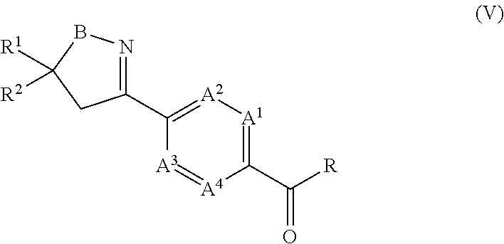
C1(C([R])=O)=[A1][A2]=C(C2=NBC([R1])([R2])C2)[A3]=[A4]1
